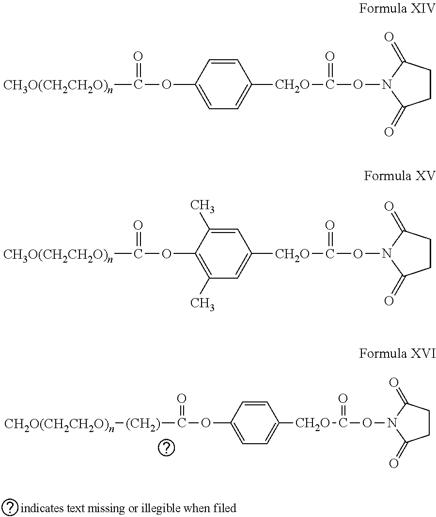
C1=CC(OC([(CH2)][CH2O(CH2CH2O)n])=O)=CC=C1[CH2O]C(ON1C(=O)CCC1=O)=O.C1=CC(OC([CH3O(CH2CH2O)n])=O)=CC=C1[CH2O]C(ON1C(=O)CCC1=O)=O.C1=C(C)C(OC([CH3O(CH2CH2O)n])=O)=C(C)C=C1[CH2O]C(ON1C(=O)CCC1=O)=O
